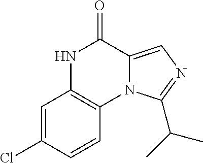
C1=C(Cl)C=CC2=C1NC(=O)C1=CN=C(C(C)C)N21
